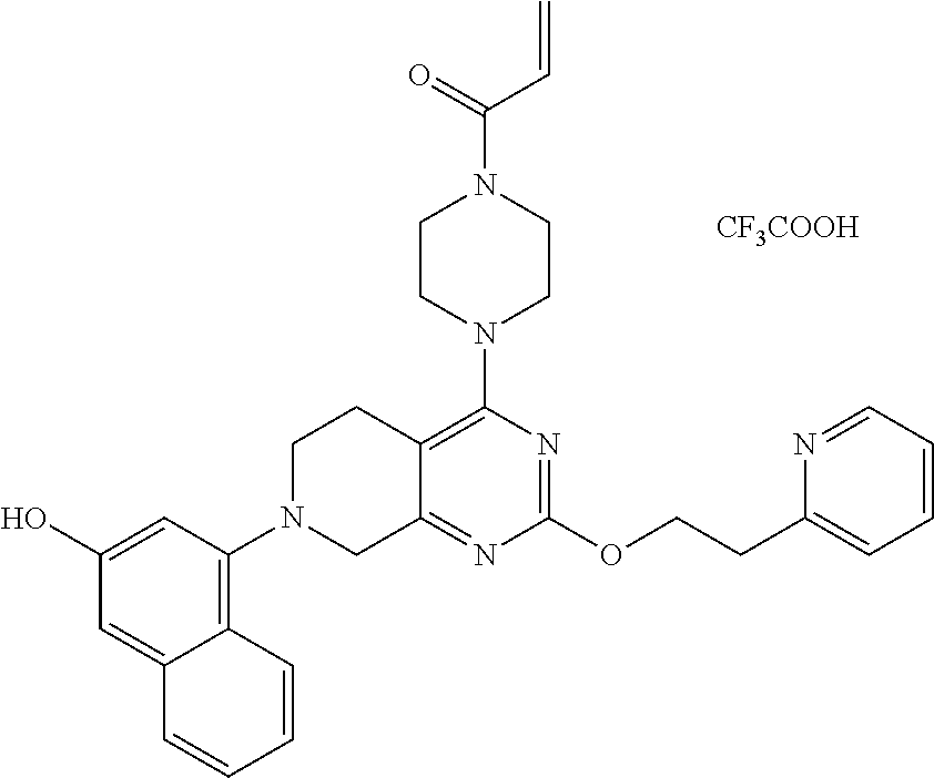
C12=C(N3CCN(C(=O)C=C)CC3)N=C(OCCC3=CC=CC=N3)N=C1CN(C1=C3C(=CC(O)=C1)C=CC=C3)CC2.[CF3COOH]
